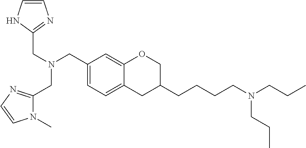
C(N(CC1=CC=C2C(=C1)OCC(CCCCN(CCC)CCC)C2)CC1=NC=CN1)C1=NC=CN1C
